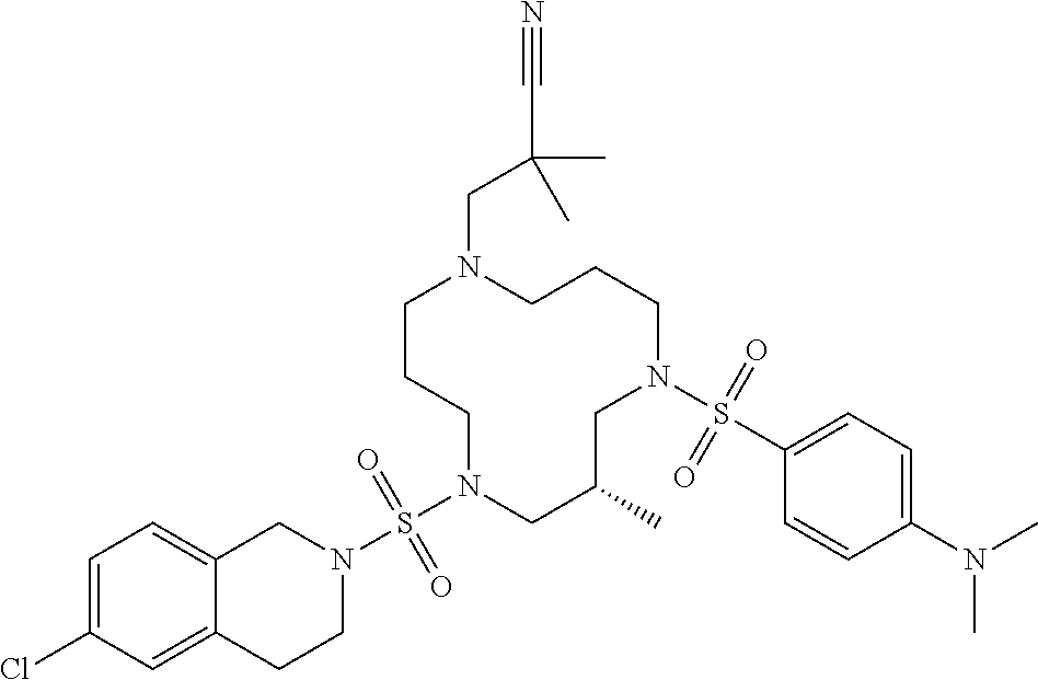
C1CCN(S(N2CC3=CC=C(Cl)C=C3CC2)(=O)=O)CC(C)CN(S(C2=CC=C(N(C)C)C=C2)(=O)=O)CCCN1CC(C#N)(C)C
